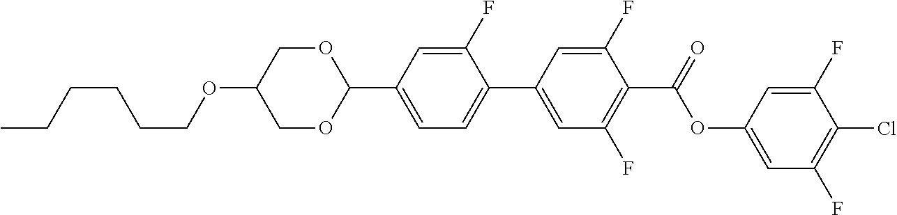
O(C1COC(C2=CC=C(C3=CC(F)=C(C(=O)OC4=CC(F)=C(Cl)C(F)=C4)C(F)=C3)C(F)=C2)OC1)CCCCCC
